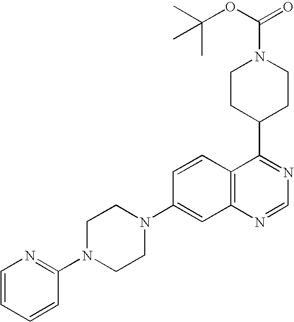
C1=CC=CC(N2CCN(C3=CC4=C(C=C3)C(C3CCN(C(=O)OC(C)(C)C)CC3)=NC=N4)CC2)=N1
